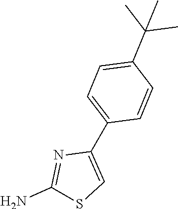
C1(N)=NC(C2=CC=C(C(C)(C)C)C=C2)=CS1
